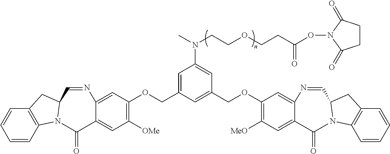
C12=C(C=CC=C1)N1C(C2)C=NC2=CC(OCC3=CC(N(CCOCCC(ON4C(=O)CCC4=O)=O)C)=CC(COC4=C([MeO])C=C5C(=C4)N=CC4N(C6=C(C=CC=C6)C4)C5=O)=C3)=C([OMe])C=C2C1=O
